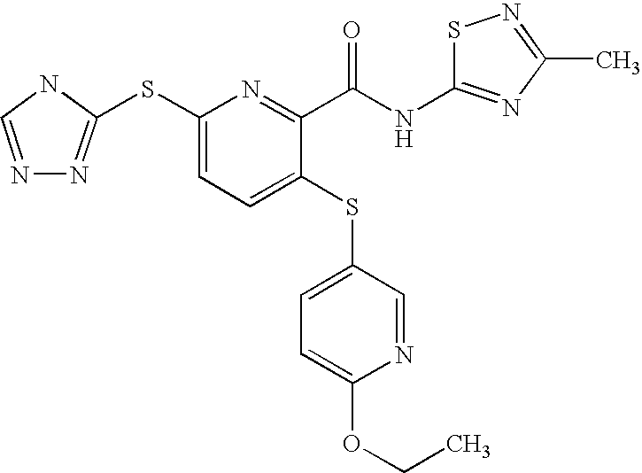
N1=CNC(SC2=CC=C(SC3=CC=C(OCC)N=C3)C(C(NC3=NC(C)=NS3)=O)=N2)=N1
